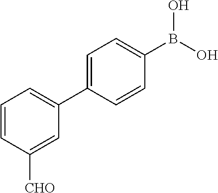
C1=CC(C2=CC=CC([CHO])=C2)=CC=C1B(O)O
